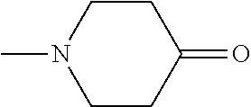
C1CC(=O)CCN1C
